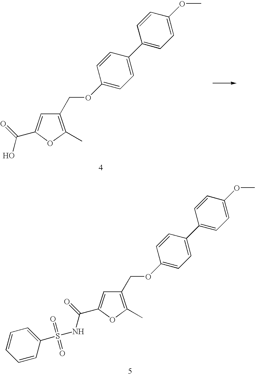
C(C1=C(C)OC(C(=O)NS(C2=CC=CC=C2)(=O)=O)=C1)OC1=CC=C(C2=CC=C(OC)C=C2)C=C1.C(C1=C(C)OC(C(=O)O)=C1)OC1=CC=C(C2=CC=C(OC)C=C2)C=C1
